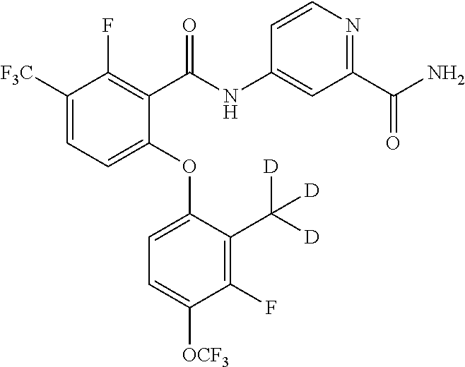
C1([F3C])=CC=C(OC2=CC=C([OCF3])C(F)=C2C([D])([D])[D])C(C(NC2=CC(C(N)=O)=NC=C2)=O)=C1F
